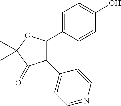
C1(C2=CC=NC=C2)=C(C2=CC=C(O)C=C2)OC(C)(C)C1=O
